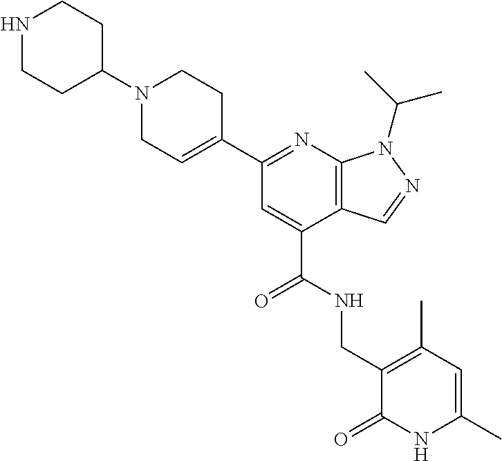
N1=C(C2=CCN(C3CCNCC3)CC2)C=C(C(NCC2=C(C)C=C(C)NC2=O)=O)C2=C1N(C(C)C)N=C2
